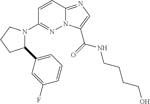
N12C(=NC=C1C(=O)NCCCCO)C=CC(N1C(C3=CC=CC(F)=C3)CCC1)=N2
